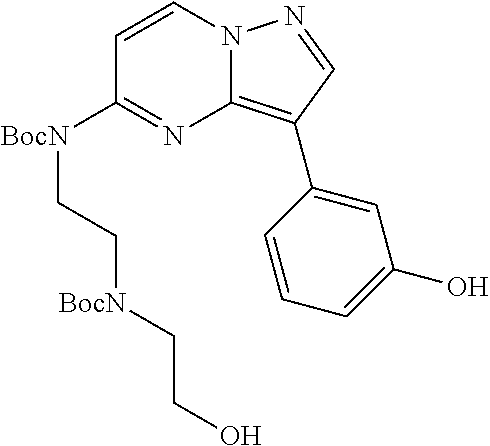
C1=CC([BocN]CC[BocN]CCO)=NC2=C(C3=CC(O)=CC=C3)C=NN12
